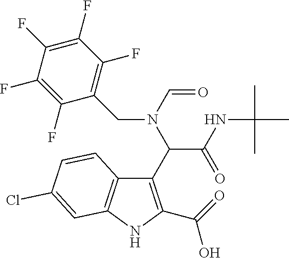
N(C=O)(CC1=C(F)C(F)=C(F)C(F)=C1F)C(C(NC(C)(C)C)=O)C1=C(C(O)=O)NC2=C1C=CC(Cl)=C2
